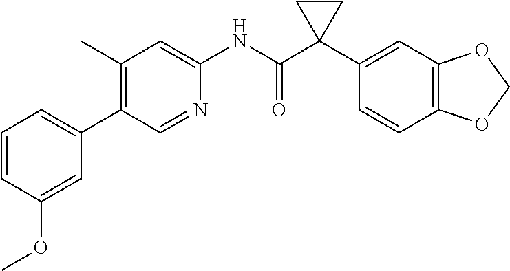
C1(C)=C(C2=CC=CC(OC)=C2)C=NC(NC(C2(C3=CC4=C(C=C3)OCO4)CC2)=O)=C1
